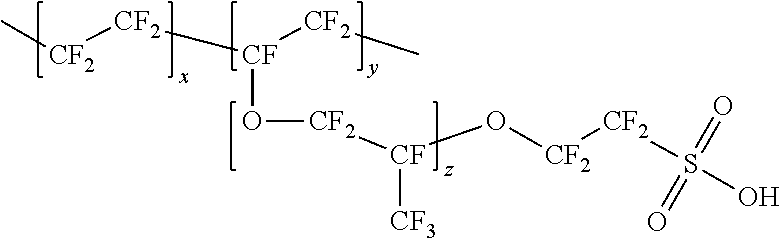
C[CF2][CF2][CF]([CF2]C)O[CF2][CF](O[CF2][CF2]S(O)(=O)=O)[CF3]
